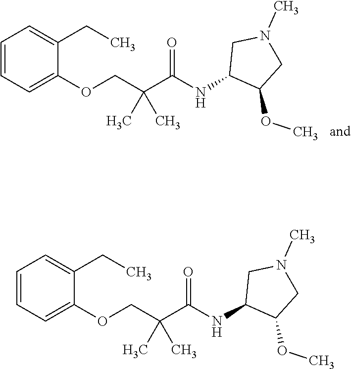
C1=C(CC)C(OCC(C(NC2C(OC)CN(C)C2)=O)(C)C)=CC=C1.C1=C(CC)C(OCC(C(NC2C(OC)CN(C)C2)=O)(C)C)=CC=C1
